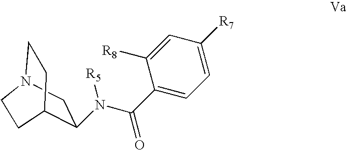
N12CC(N(C(C3=CC=C([R7])C=C3[R8])=O)[R5])C(CC1)CC2
